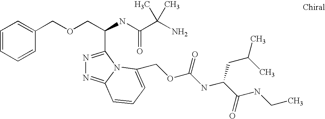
N1=C(C(COCC2=CC=CC=C2)NC(C(N)(C)C)=O)N2C(=N1)C=CC=C2COC(NC(C(=O)NCC)CC(C)C)=O
